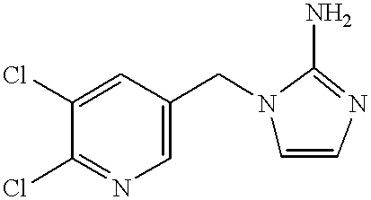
C1=C(Cl)C(Cl)=NC=C1CN1C=CN=C1N
